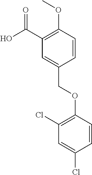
C1(C(O)=O)=C(OC)C=CC(COC2=C(Cl)C=C(Cl)C=C2)=C1
